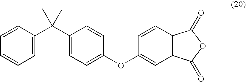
C1=C(C(C2=CC=C(OC3=CC4=C(C=C3)C(=O)OC4=O)C=C2)(C)C)C=CC=C1
